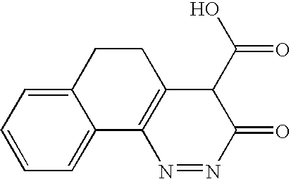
C1=CC=C2C(=C1)C1=C(CC2)C(C(O)=O)C(=O)N=N1
